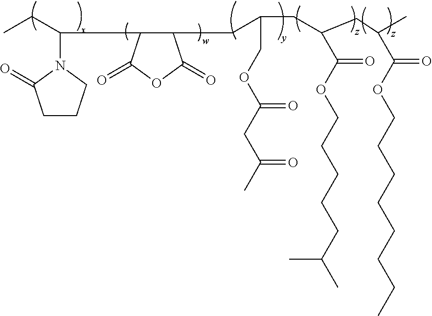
C1CCN(C(CC)C2C(CC(CC(CC(C)C(OCCCCCCCC)=O)C(OCCCCCC(C)C)=O)COC(CC(C)=O)=O)C(=O)OC2=O)C1=O
